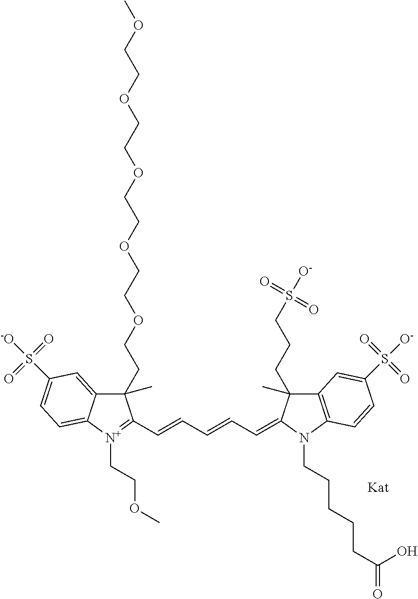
C1(CCOCCOCCOCCOCCOC)(C)C2=CC(S(=O)(=O)[-O])=CC=C2[N+](CCOC)=C1C=CC=CC=C1C(CCCS(=O)(=O)[O-])(C)C2=C(N1CCCCCC(=O)O)C=CC(S(=O)(=O)[O-])=C2
